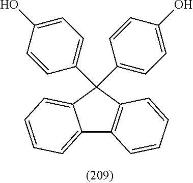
C12=CC=CC=C1C(C1=CC=C(O)C=C1)(C1=CC=C(O)C=C1)C1=C2C=CC=C1
